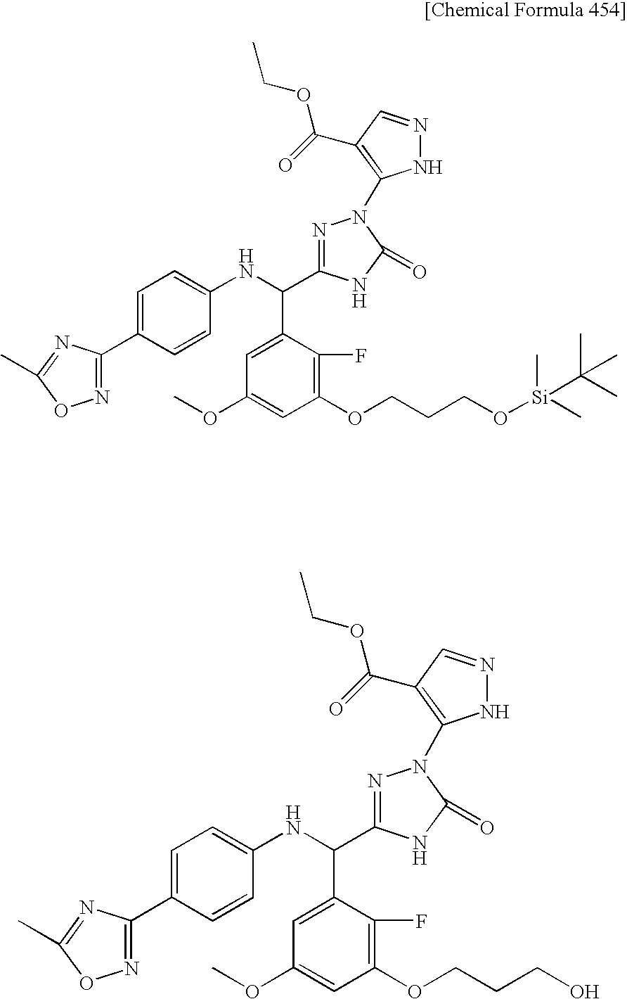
C1(C2=NOC(C)=N2)=CC=C(NC(C2=CC(OC)=CC(OCCCO[Si](C)(C)C(C)(C)C)=C2F)C2=NN(C3=C(C(OCC)=O)C=NN3)C(=O)N2)C=C1.C1(C2=NOC(C)=N2)=CC=C(NC(C2=CC(OC)=CC(OCCCO)=C2F)C2=NN(C3=C(C(OCC)=O)C=NN3)C(=O)N2)C=C1
